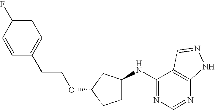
C1=CC(F)=CC=C1CCOC1CCC(NC2=NC=NC3=C2C=NN3)C1
